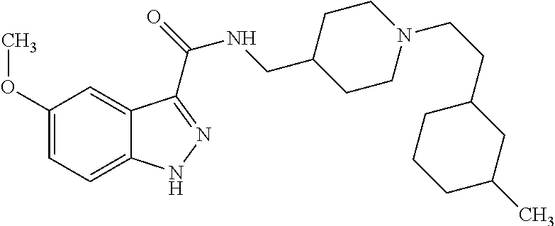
C1=C(OC)C=C2C(=C1)NN=C2C(=O)NCC1CCN(CCC2CC(C)CCC2)CC1
